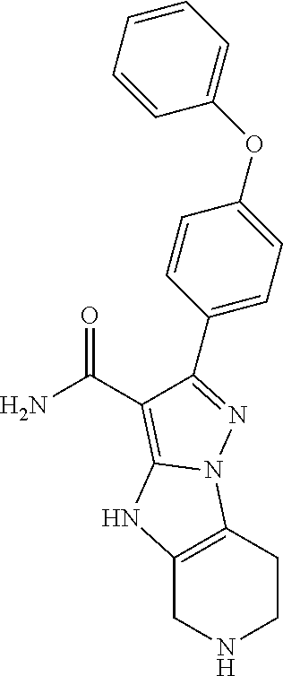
C1(C2=NN3C4=C(CNCC4)NC3=C2C(N)=O)=CC=C(OC2=CC=CC=C2)C=C1
